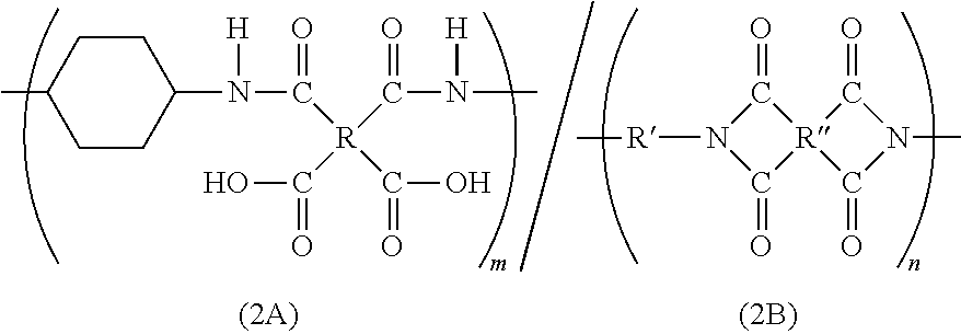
C1(N([H])C(=O)[R](C(N(C)[H])=O)(C(O)=O)C(O)=O)CCC(C)CC1.[R](N1C(=O)[R]2(C1=O)C(=O)N(C)C2=O)C
